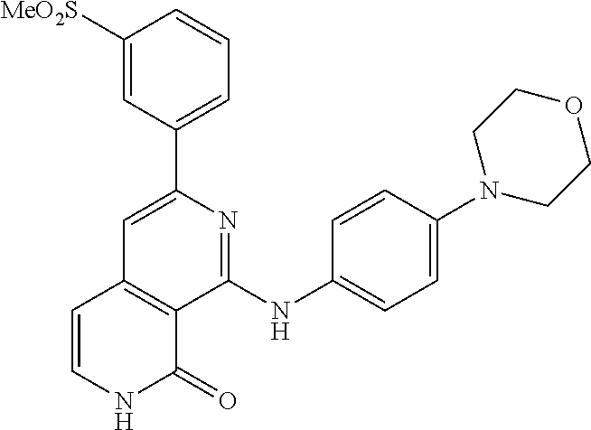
C1(C2=CC=CC([MeO2S])=C2)=CC2=C(C(NC3=CC=C(N4CCOCC4)C=C3)=N1)C(=O)NC=C2
